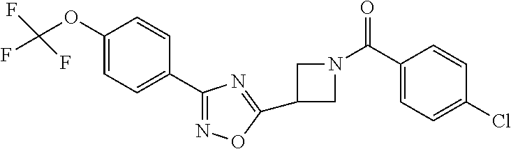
C1=CC(C2=NOC(C3CN(C(C4=CC=C(Cl)C=C4)=O)C3)=N2)=CC=C1OC(F)(F)F
